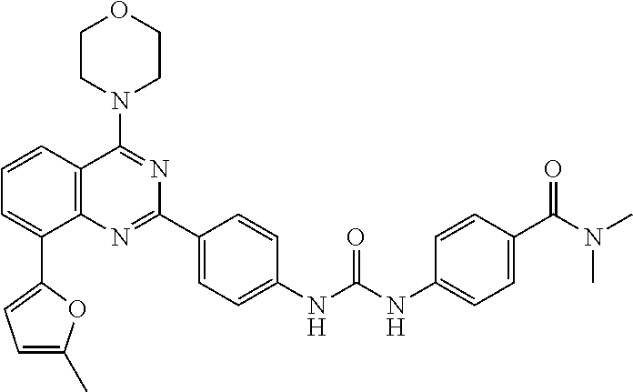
C1=CC2=C(C(C3=CC=C(C)O3)=C1)N=C(C1=CC=C(NC(NC3=CC=C(C(N(C)C)=O)C=C3)=O)C=C1)N=C2N1CCOCC1
